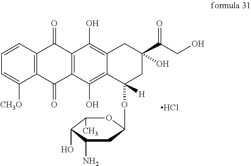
Cl.C12=C(C=CC=C1[CH3O])C(=O)C1=C(C2=O)C(O)=C2C(=C1O)CC(C(CO)=O)(O)CC2(OC1CC(N)C(O)C(C)O1)[H]
